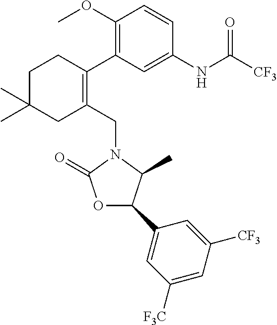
C1C(C)(C)CC(CN2C(=O)OC(C3=CC([F3C])=CC([CF3])=C3)C2C)=C(C2=C(OC)C=CC(NC([CF3])=O)=C2)C1
